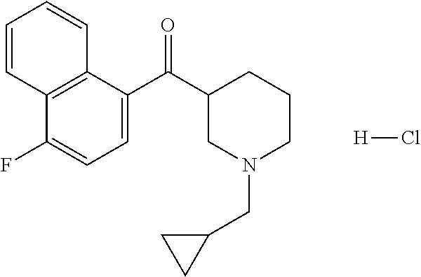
C12=C(C(C(C3CN(CC4CC4)CCC3)=O)=CC=C1F)C=CC=C2.[H]Cl
